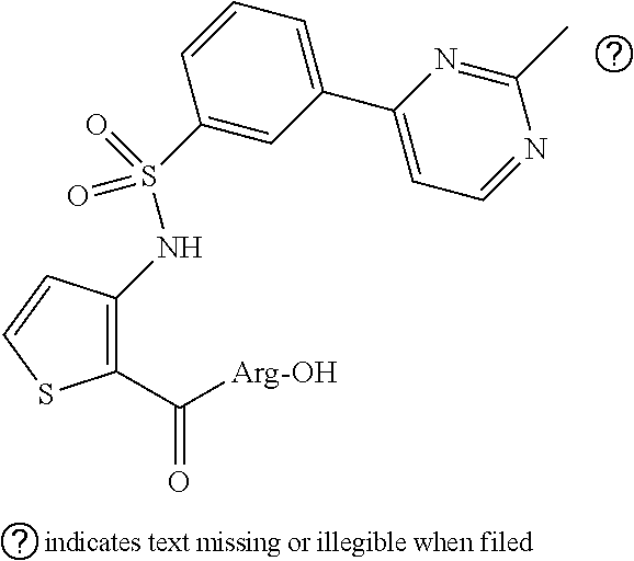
C1(C([Arg-OH])=O)=C(NS(=O)(=O)C2=CC(C3=CC=NC(C)=N3)=CC=C2)C=CS1
